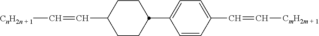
C1CC(C2=CC=C(C=C[CmH2m + 1])C=C2)CCC1C=C[CnH2n + 1]
